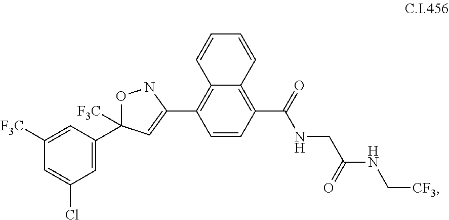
C1([F3C])=CC(C2([F3C])ONC(C3=C4C(=C(C(NCC(=O)NC[CF3])=O)C=C3)C=CC=C4)=C2)=CC(Cl)=C1
